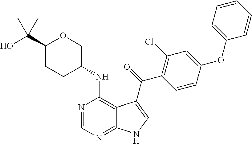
C1(C(O)(C)C)CCC(NC2=C3C(=NC=N2)NC=C3C(=O)C2=C(Cl)C=C(OC3=CC=CC=C3)C=C2)CO1
